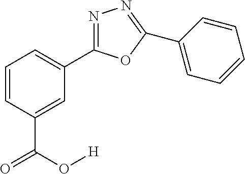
C1=CC(C(=O)O[H])=CC(C2=NN=C(C3=CC=CC=C3)O2)=C1
